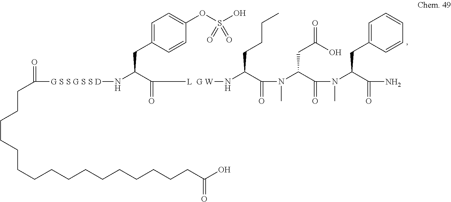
C1=C(CC(C(=O)[L  G W]NC(C(=O)N(C)C(C(=O)N(C)C(C(=O)N)CC2=CC=CC=C2)CC(O)=O)CCCC)N[G S S G S S D]C(=O)CCCCCCCCCCCCCCCCC(O)=O)C=CC(OS(O)(=O)=O)=C1
